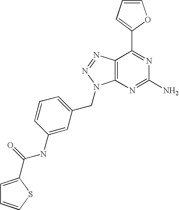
C1=CC=C(C2=NC(N)=NC3=C2N=NN3CC2=CC=CC(NC(=O)C3=CC=CS3)=C2)O1
